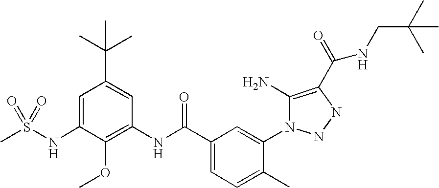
CS(NC1=CC(C(C)(C)C)=CC(NC(C2=CC=C(C)C(N3C(N)=C(C(=O)NCC(C)(C)C)NN3)=C2)=O)=C1OC)(=O)=O
